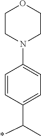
C1=CC(C(*)C)=CC=C1N1CCOCC1
